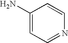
C1(N)=CC=NC=C1
